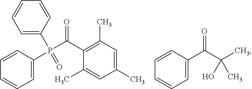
C1=CC=C(P(C(C2=C(C)C=C(C)C=C2C)=O)(=O)C2=CC=CC=C2)C=C1.C1=CC(C(C(C)(O)C)=O)=CC=C1
